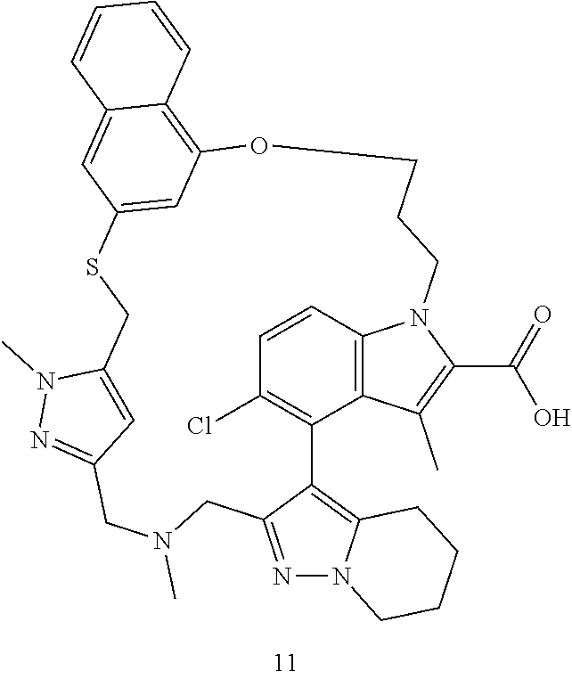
C1=CC2=C3C(=C1Cl)C1=C4N(N=C1CN(C)CC1=NN(C)C(=C1)CSC1=CC(=C5C(=C1)C=CC=C5)OCCCN2C(C(=O)O)=C3C)CCCC4
